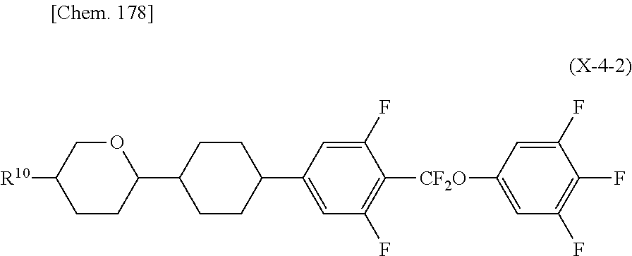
C1=C(F)C([CF2O]C2=CC(F)=C(F)C(F)=C2)=C(F)C=C1C1CCC(C2CCC([R10])CO2)CC1
